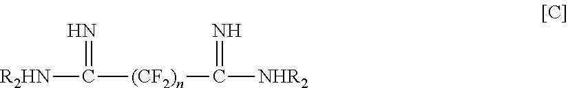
[R2HN]C(=N)[(CF2)n]C(=N)[NHR2]
